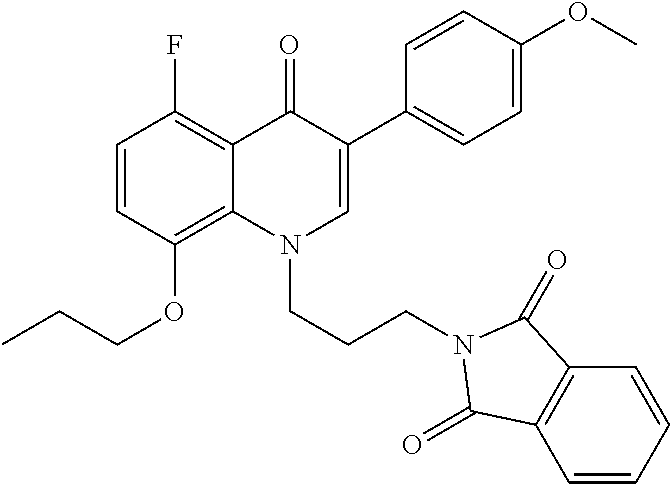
C1=CC(OCCC)=C2C(=C1F)C(=O)C(C1=CC=C(OC)C=C1)=CN2CCCN1C(=O)C2=C(C=CC=C2)C1=O
